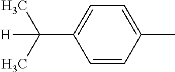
C1=C(C)C=CC(C(C)(C)[H])=C1
